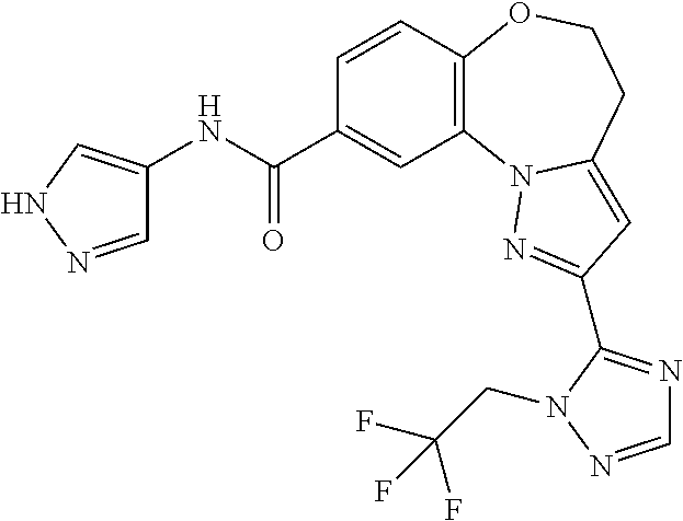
C1=CC2=C(C=C1C(NC1=CNN=C1)=O)N1C(=CC(C3=NC=NN3CC(F)(F)F)=N1)CCO2
